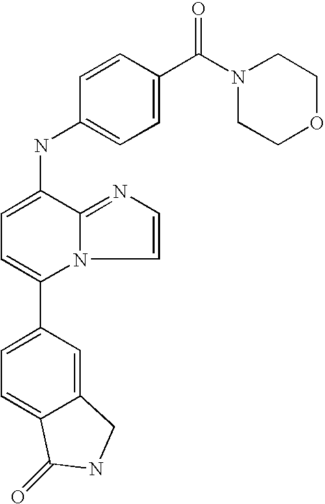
C1(C2=CC=C3C(=C2)CNC3=O)=CC=C(NC2=CC=C(C(N3CCOCC3)=O)C=C2)C2=NC=CN12
